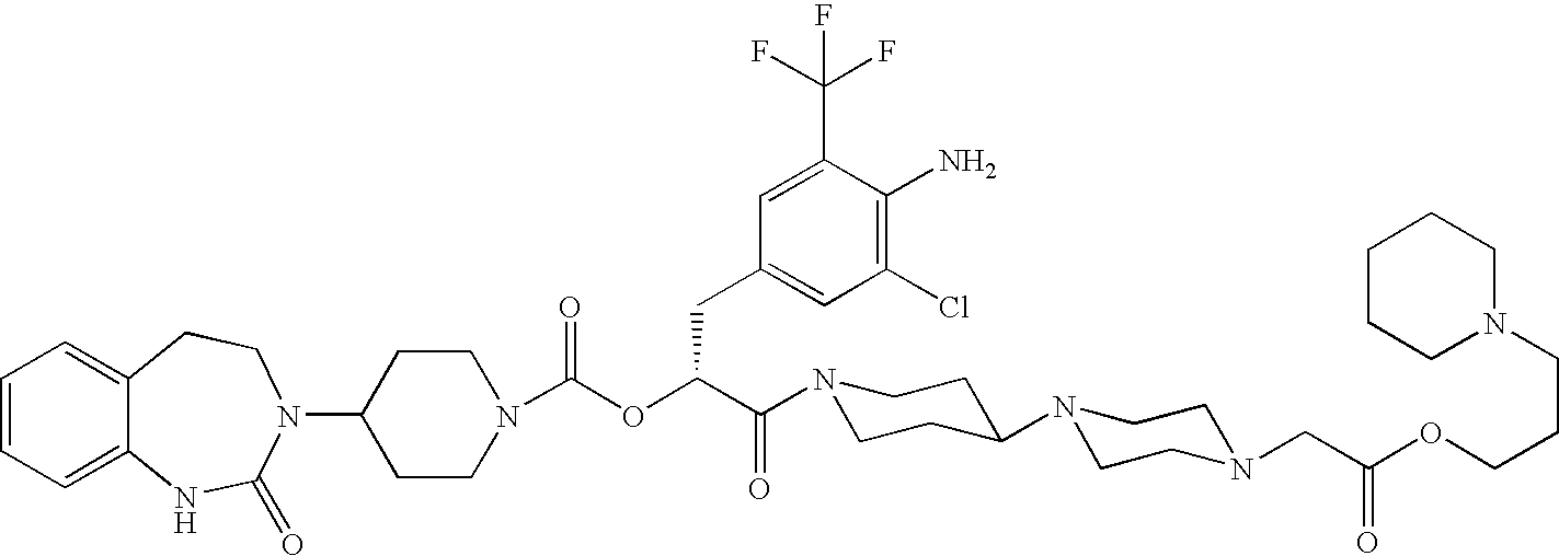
C1=CC=C2C(=C1)CCN(C1CCN(C(OC(C(N3CCC(N4CCN(CC(OCCCN5CCCCC5)=O)CC4)CC3)=O)CC3=CC(Cl)=C(N)C(C(F)(F)F)=C3)=O)CC1)C(=O)N2
